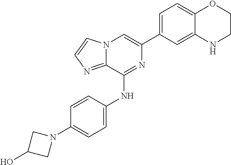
C1(C2=CC=C3C(=C2)NCCO3)=CN2C(=NC=C2)C(NC2=CC=C(N3CC(O)C3)C=C2)=N1
